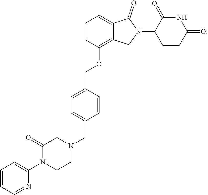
C1=CC(OCC2=CC=C(CN3CC(=O)N(C4=CC=CC=N4)CC3)C=C2)=C2C(=C1)C(=O)N(C1C(=O)NC(=O)CC1)C2
